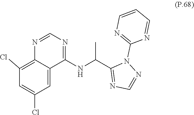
N1=C(C(NC2=NC=NC3=C(Cl)C=C(Cl)C=C23)C)N(C2=NC=CC=N2)N=C1
